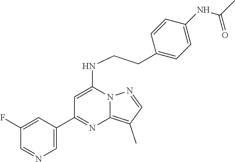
C1(C2=NC3=C(C)C=NN3C(NCCC3=CC=C(NC(C)=O)C=C3)=C2)=CN=CC(F)=C1
